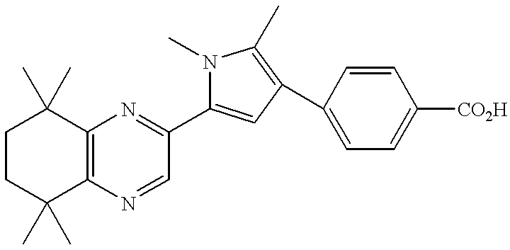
C1CC(C)(C)C2=C(C1(C)C)N=C(C1=CC(C3=CC=C([CO2H])C=C3)=C(C)N1C)C=N2
